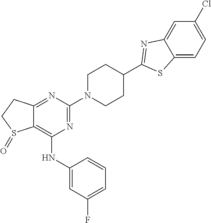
C12=NC(N3CCC(C4=NC5=CC(Cl)=CC=C5S4)CC3)=NC(NC3=CC(F)=CC=C3)=C1S(=O)CC2
